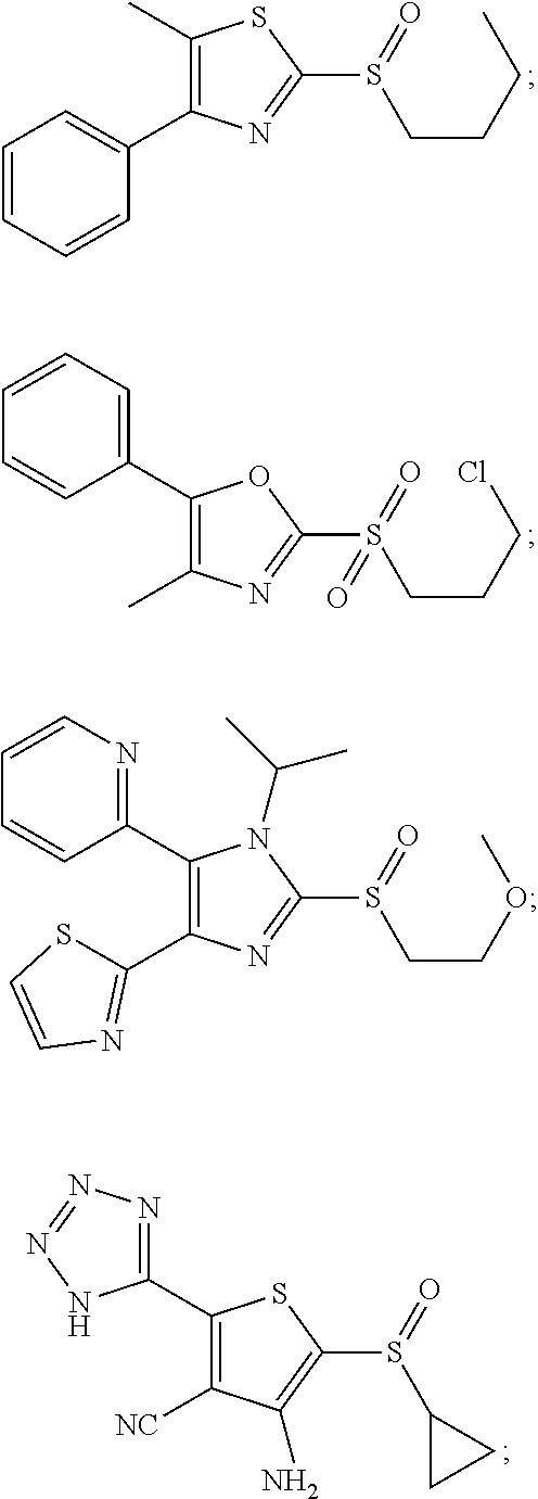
C1=CC=CC(C2=C(C)SC(S(CCCC)=O)=N2)=C1.CC1=C(C2=CC=CC=C2)OC(S(CCCCl)(=O)=O)=N1.C1(C2=C(C3=NC=CC=C3)N(C(C)C)C(S(CCOC)=O)=N2)=NC=CS1.[NC]C1=C(C2=NN=NN2)SC(S(C2CC2)=O)=C1N
